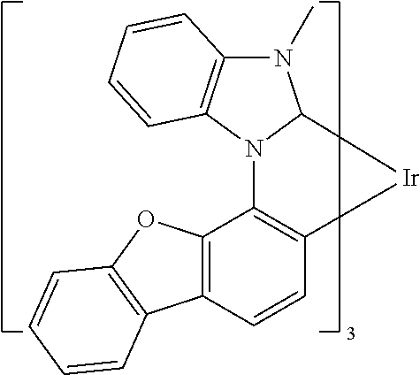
N12C3=C(C=CC4=C3OC3=C4C=CC=C3)[Ir]C1N(C)C1=C2C=CC=C1
